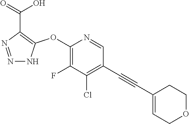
C1(OC2=C(C(=O)O)N=NN2)=C(F)C(Cl)=C(C#CC2=CCOCC2)C=N1
